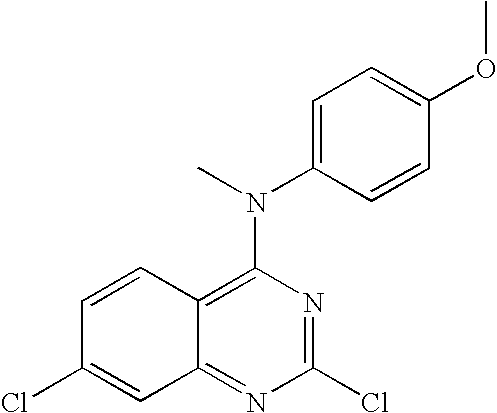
C1(Cl)=NC(N(C)C2=CC=C(OC)C=C2)=C2C(=N1)C=C(Cl)C=C2
